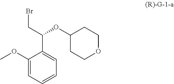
BrCC(OC1CCOCC1)C1=CC=CC=C1OC
